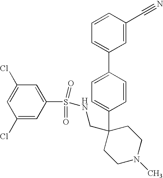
C1=CC(C2=CC=CC(C#N)=C2)=CC=C1C1(CNS(C2=CC(Cl)=CC(Cl)=C2)(=O)=O)CCN(C)CC1
